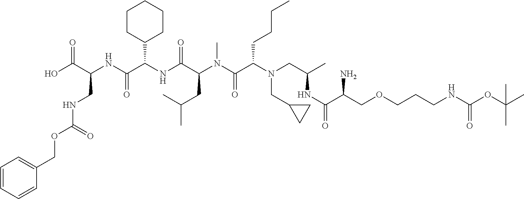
N(CC1CC1)(C(CCCC)C(N(C)C(CC(C)C)C(NC(C1CCCCC1)C(NC(C(O)=O)CNC(OCC1=CC=CC=C1)=O)=O)=O)=O)CC(C)NC(C(N)COCCCNC(=O)OC(C)(C)C)=O
